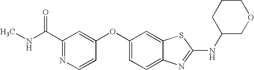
N1=C(C(=O)NC)C=C(OC2=CC=C3C(=C2)SC(NC2COCCC2)=N3)C=C1
